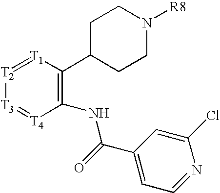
C1C(C2=C(NC(C3=CC=NC(Cl)=C3)=O)[T4]=[T3][T2]=[T1]2)CCN([R8])C1
